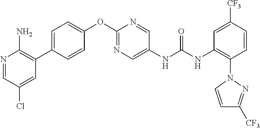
C1(OC2=NC=C(NC(NC3=C(N4C=CC([CF3])=N4)C=CC([CF3])=C3)=O)C=N2)=CC=C(C2=C(N)N=CC(Cl)=C2)C=C1
